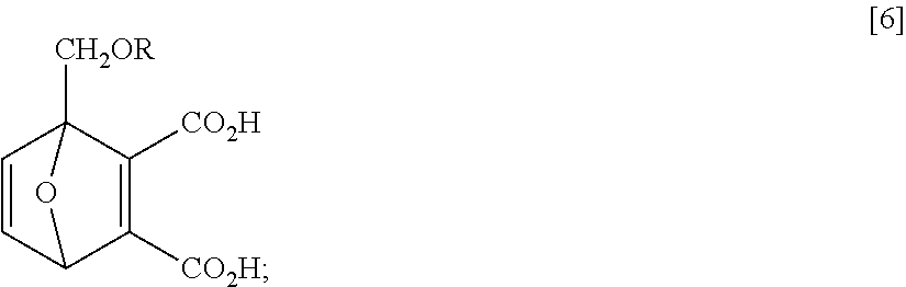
C1=CC2C([CO2H])=C([CO2H])C1([CH2OR])O2
